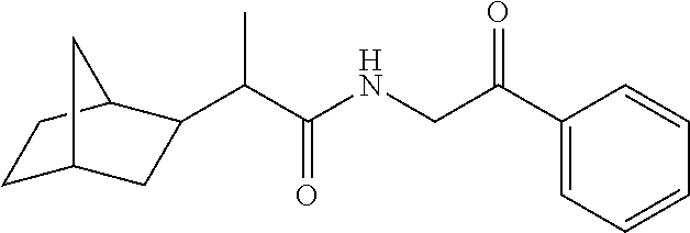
C(C(NCC(C1=CC=CC=C1)=O)=O)(C)C1CC2CCC1C2
